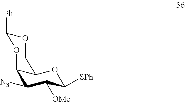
C12C([N3])C([OMe])C([SPh])OC1COC([Ph])O2
